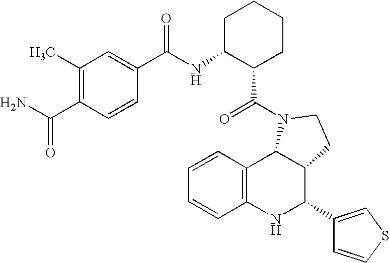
C12=C(NC(C3=CSC=C3)C3C1N(C(=O)C1CCCCC1NC(C1=CC(C)=C(C(N)=O)C=C1)=O)CC3)C=CC=C2
